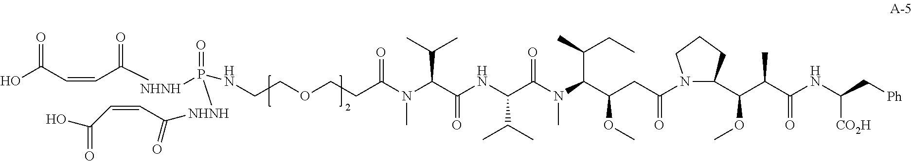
C1(C(C(C(NC(C[Ph])[CO2H])=O)C)OC)CCCN1C(CC(C(N(C)C(=O)C(C(C)C)NC(C(N(C)C(CCOCCNP([NHNH]C(=O)C=CC(O)=O)(=O)[NHNH]C(C=CC(O)=O)=O)=O)C(C)C)=O)C(C)CC)OC)=O
